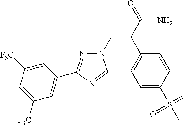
N1(C=C(C(=O)N)C2=CC=C(S(C)(=O)=O)C=C2)N=C(C2=CC([F3C])=CC([F3C])=C2)N=C1
